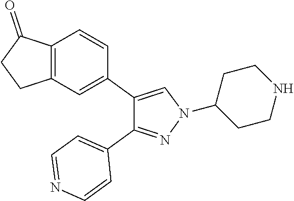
C1(N2N=C(C3=CC=NC=C3)C(C3=CC4=C(C=C3)C(=O)CC4)=C2)CCNCC1
